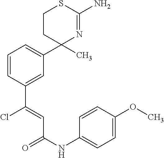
C1=CC(C(=CC(=O)NC2=CC=C(OC)C=C2)Cl)=CC(C2(C)N=C(N)SCC2)=C1
